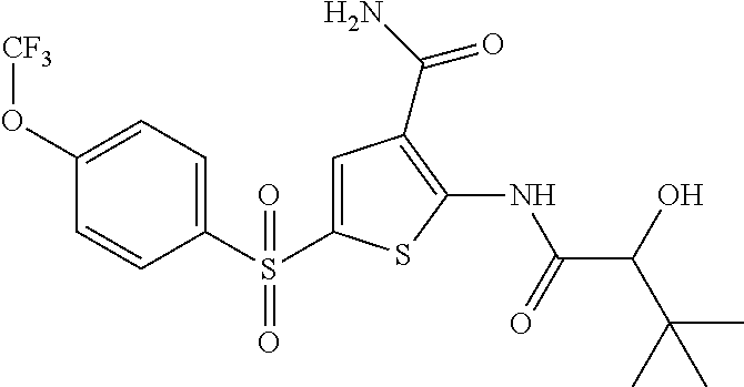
C1(NC(C(O)C(C)(C)C)=O)=C(C(N)=O)C=C(S(C2=CC=C(O[CF3])C=C2)(=O)=O)S1
